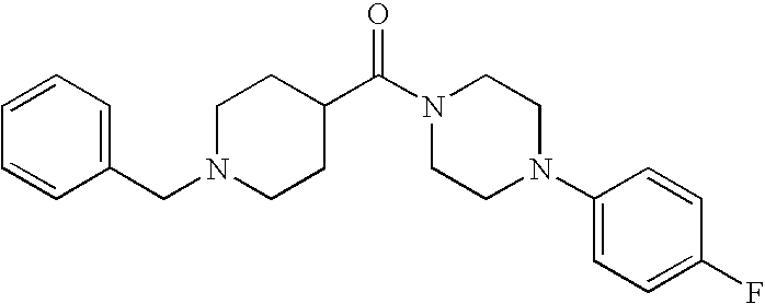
C1N(CC2=CC=CC=C2)CCC(C(N2CCN(C3=CC=C(F)C=C3)CC2)=O)C1
